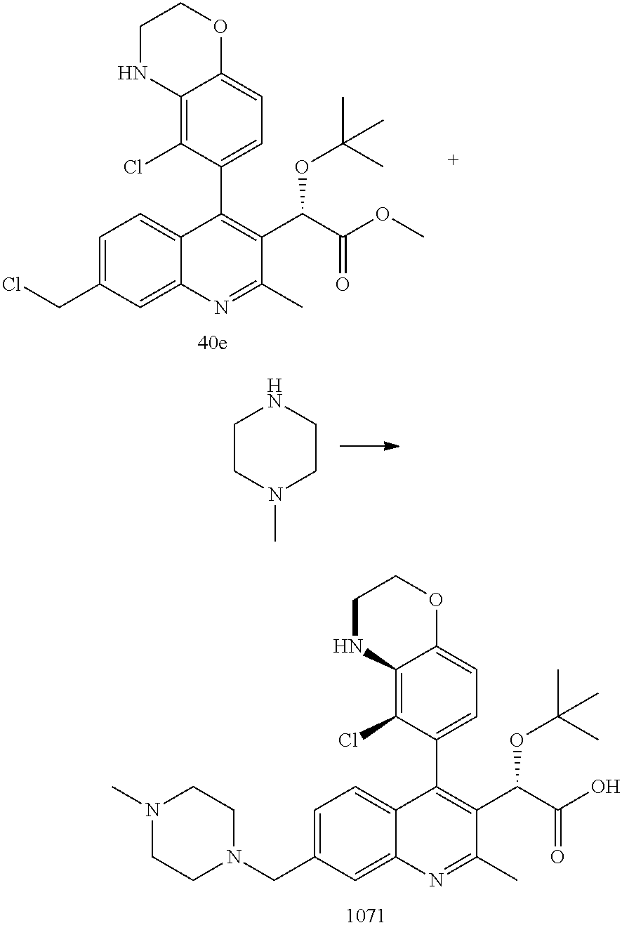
C12=CC=C(CN3CCN(C)CC3)C=C1N=C(C)C(C(C(O)=O)OC(C)(C)C)=C2C1=CC=C2C(=C1Cl)NCCO2.C12=CC=C(CCl)C=C1N=C(C)C(C(C(OC)=O)OC(C)(C)C)=C2C1=CC=C2C(=C1Cl)NCCO2.C1CN(C)CCN1
